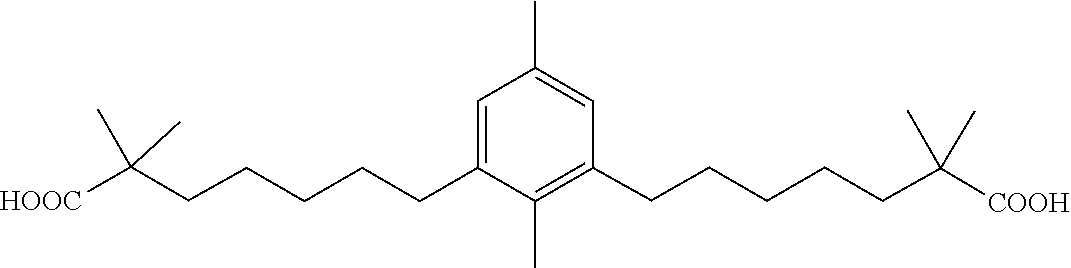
C1(C)=CC(CCCCCC(C)(C)[COOH])=C(C)C(CCCCCC(C)(C)[HOOC])=C1
